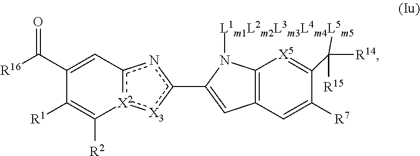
[R16]C(C1=Cc2[X2](:[X3]c(C3=CC4=C5N3[L1m1L2m2L3m3L4m4L5m5]C([R14])([R15])C(=[X5]5)C([R7])=C4)n2)C([R2])=C1[R1])=O
